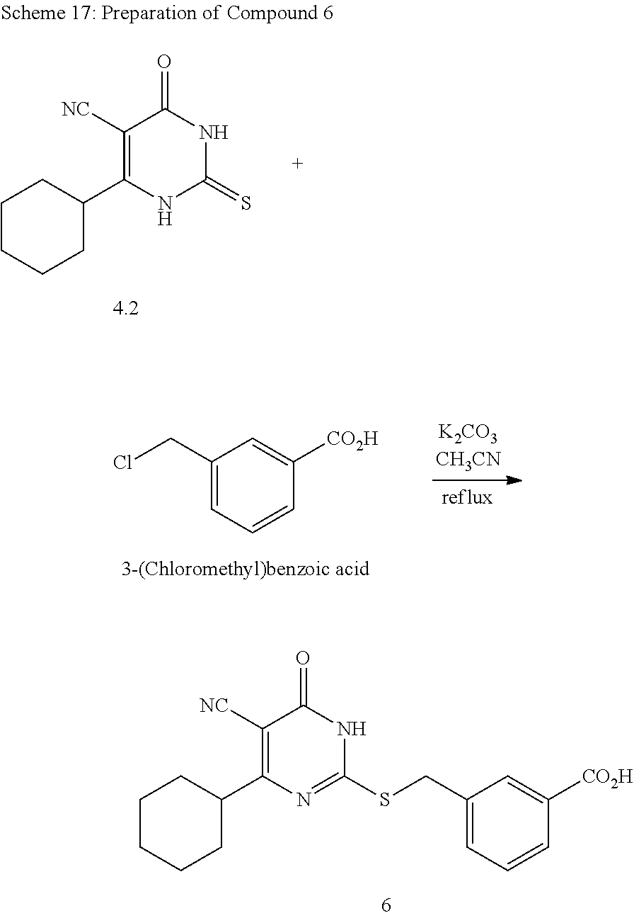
C1(CCl)=CC=CC([CO2H])=C1.C1(C2=C([NC])C(=O)NC(=S)N2)CCCCC1.C1(C2=C([NC])C(=O)NC(SCC3=CC=CC([CO2H])=C3)=N2)CCCCC1
